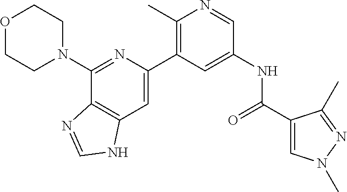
O1CCN(C2=NC(C3=C(C)N=CC(NC(=O)C4=CN(C)N=C4C)=C3)=CC3=C2N=CN3)CC1
